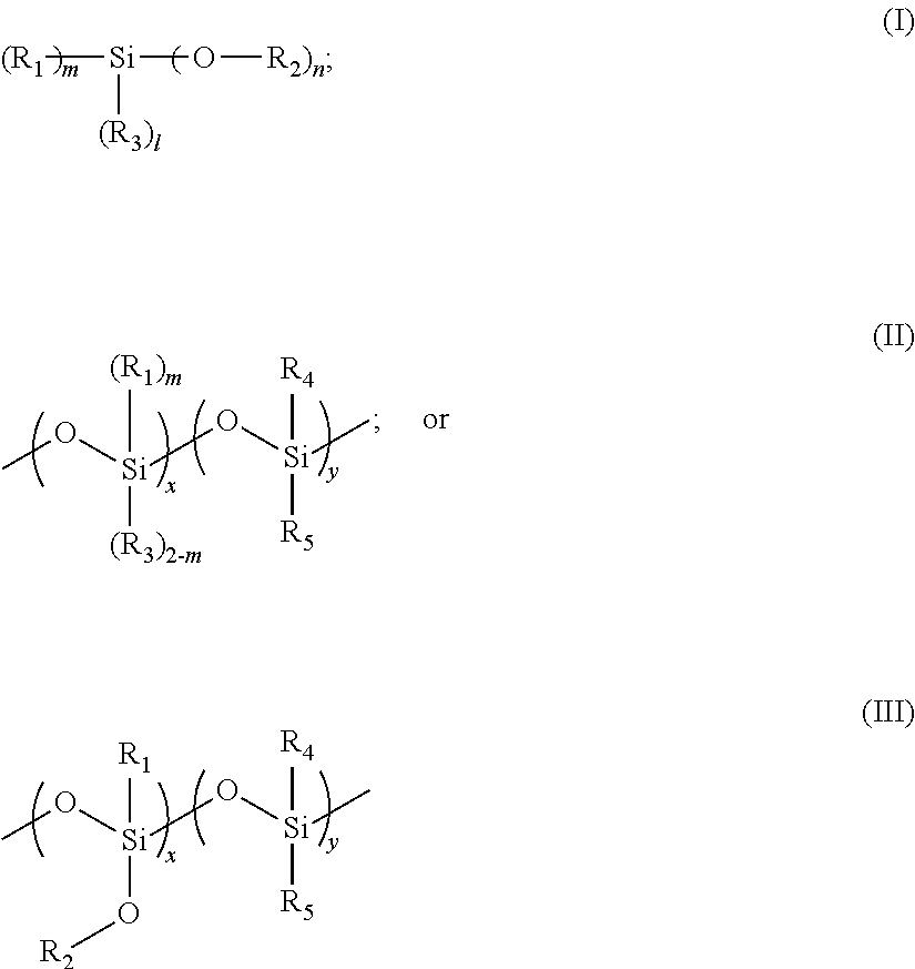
CO[Si](O[Si](C)([R4])[R5])([R1])O[R2].[(R1][Si]([(R3)l])O[R2)n].CO[Si](O[Si](C)([R4])[R5])([(R1)m])[(R3)2-m]
